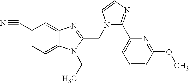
C1(C#N)=CC=C2C(=C1)N=C(CN1C(C3=CC=CC(OC)=N3)=NC=C1)N2CC
